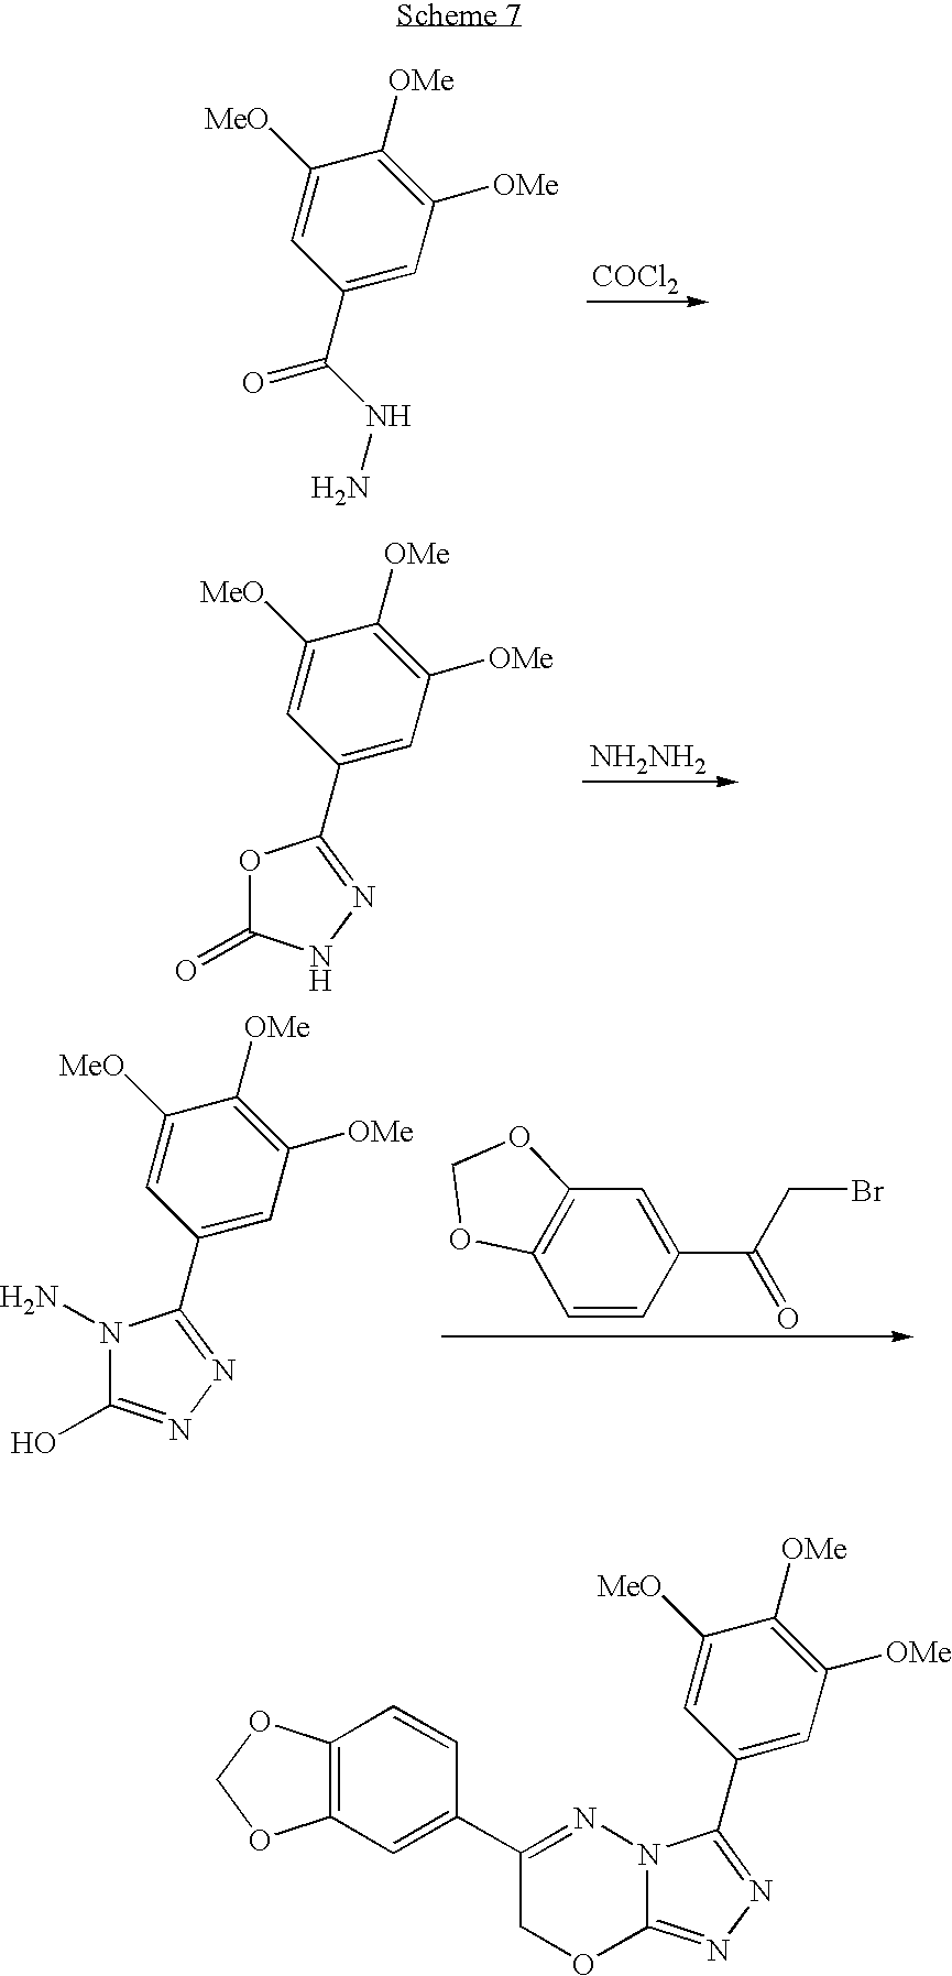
[COCl2].C1([MeO])=CC(C(NN)=O)=CC([OMe])=C1[OMe].[NH2NH2].C1([MeO])=CC(C2=NNC(=O)O2)=CC([OMe])=C1[OMe].C12=C(C=CC(C(=O)CBr)=C1)OCO2.C1([MeO])=CC(C2=NN=C(O)N2N)=CC([OMe])=C1[OMe].C1([MeO])=CC(C2=NN=C3N2N=C(C2=CC4=C(C=C2)OCO4)CO3)=CC([OMe])=C1[OMe]
